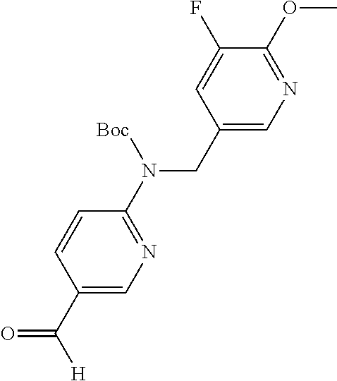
C1(CN(C2=NC=C(C([H])=O)C=C2)[Boc])=CN=C(OC)C(F)=C1
